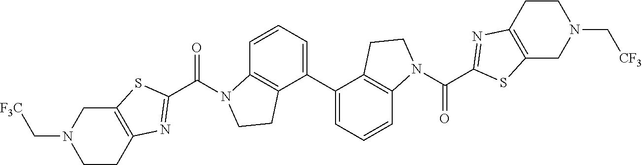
C1=CC=C(C2=CC=CC3=C2CCN3C(C2=NC3=C(S2)CN(C[CF3])CC3)=O)C2=C1N(C(C1=NC3=C(S1)CN(C[F3C])CC3)=O)CC2
